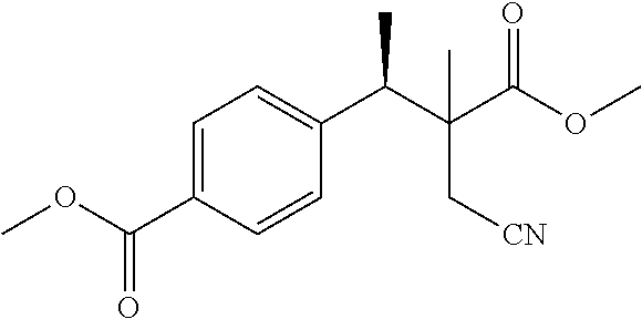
C1=C(C(OC)=O)C=CC(C(C(C(OC)=O)(C[CN])C)C)=C1
